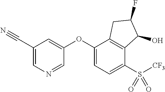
C1(C#N)=CN=CC(OC2=CC=C(S([CF3])(=O)=O)C3=C2CC(F)C3O)=C1
